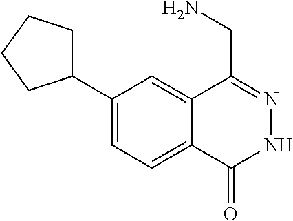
C1(C2CCCC2)=CC=C2C(=C1)C(CN)=NNC2=O
